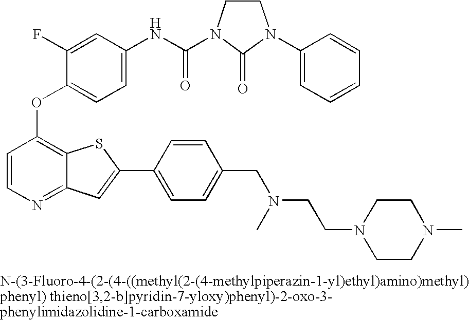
C1=CN=C2C(=C1OC1=CC=C(NC(=O)N3CCN(C4=CC=CC=C4)C3=O)C=C1F)SC(C1=CC=C(CN(CCN3CCN(C)CC3)C)C=C1)=C2
